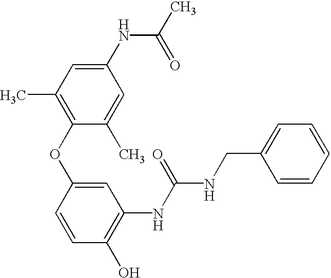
C1(O)=C(NC(=O)NCC2=CC=CC=C2)C=C(OC2=C(C)C=C(NC(=O)C)C=C2C)C=C1
